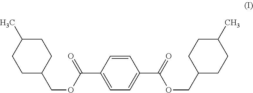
C1C(C)CCC(COC(=O)C2=CC=C(C(=O)OCC3CCC(C)CC3)C=C2)C1
